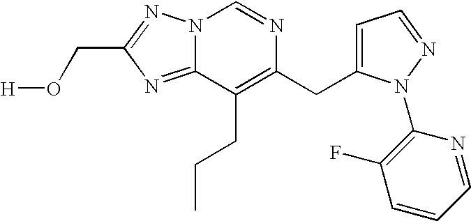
N12C(=NC(CO[H])=N1)C(CCC)=C(CC1=CC=NN1C1=C(F)C=CC=N1)N=C2
